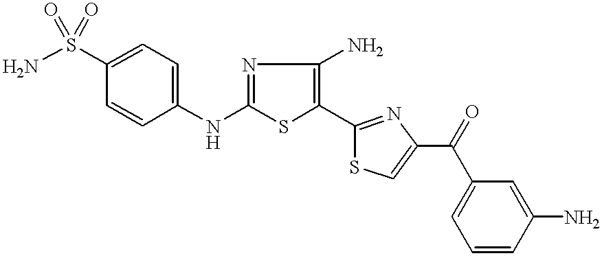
NS(C1=CC=C(NC2=NC(N)=C(C3=NC(C(=O)C4=CC=CC(N)=C4)=CS3)S2)C=C1)(=O)=O
